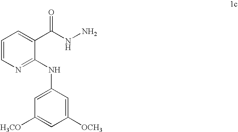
C1=CN=C(NC2=CC([H3CO])=CC([OCH3])=C2)C(C(NN)=O)=C1
